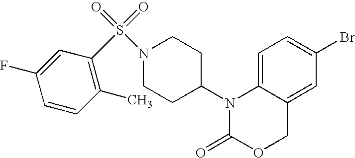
C1=C2C(=CC(Br)=C1)COC(=O)N2C1CCN(S(=O)(=O)C2=C(C)C=CC(F)=C2)CC1
